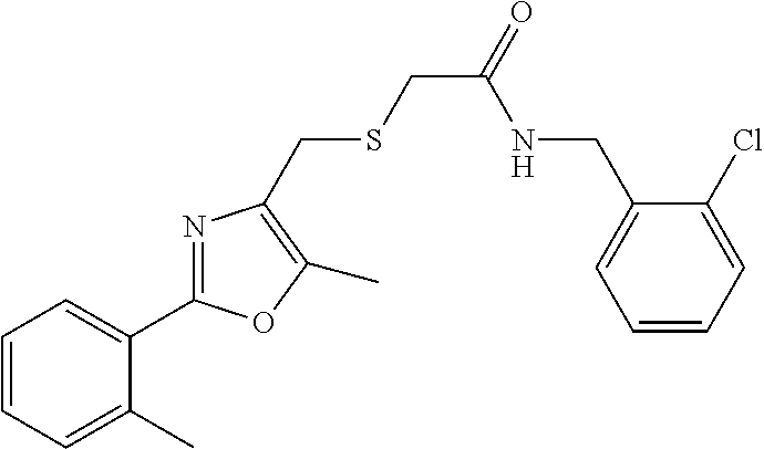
C1=CC=C(C)C(C2=NC(CSCC(=O)NCC3=CC=CC=C3Cl)=C(C)O2)=C1
